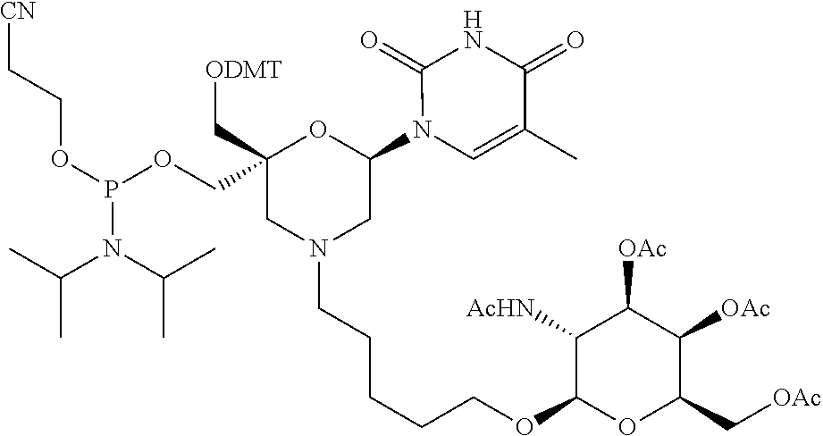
C1(N2C=C(C)C(=O)NC2=O)OC(COP(OCC[CN])N(C(C)C)C(C)C)(C[ODMT])CN(CCCCCOC2OC(C[OAc])C([OAc])C([OAc])C2[AcHN])C1
